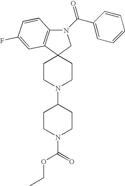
C12(CCN(C3CCN(C(=O)OCC)CC3)CC1)CN(C(=O)C1=CC=CC=C1)C1=C2C=C(F)C=C1
